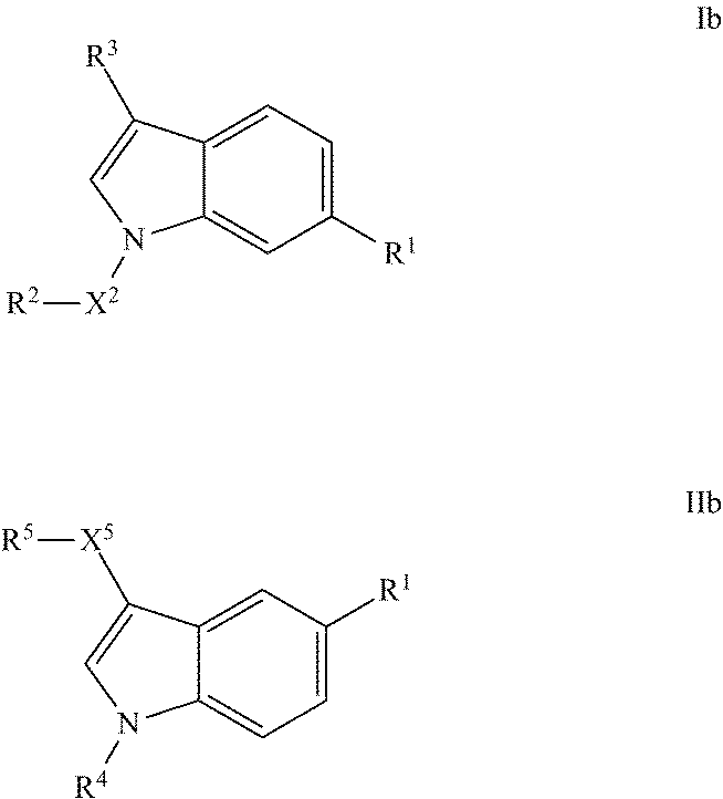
C1([R1])=CC=C2C(=C1)N([X2][R2])C=C2[R3].C1=C([R1])C=C2C(=C1)N([R4])C=C2[X5][R5]
